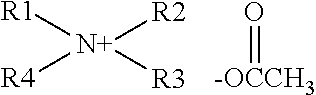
[R1][N+]([R4])([R2])[R3].[-OCCH3]=O
